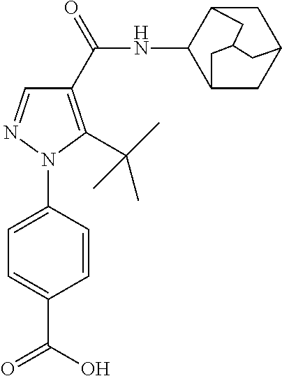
C1C2C(NC(=O)C3=C(C(C)(C)C)N(C4=CC=C(C(O)=O)C=C4)N=C3)C3CC1CC(C3)C2
